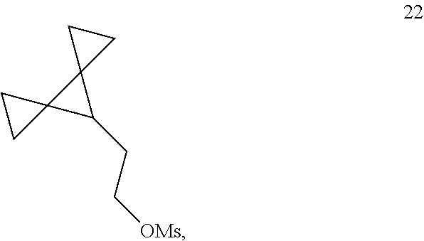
C(C[OMs])C1C2(CC2)C12CC2
